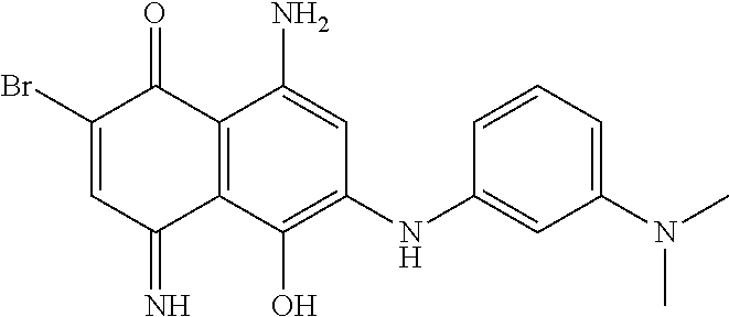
C12=C(C(O)=C(NC3=CC(N(C)C)=CC=C3)C=C1N)C(=N)C=C(Br)C2=O
